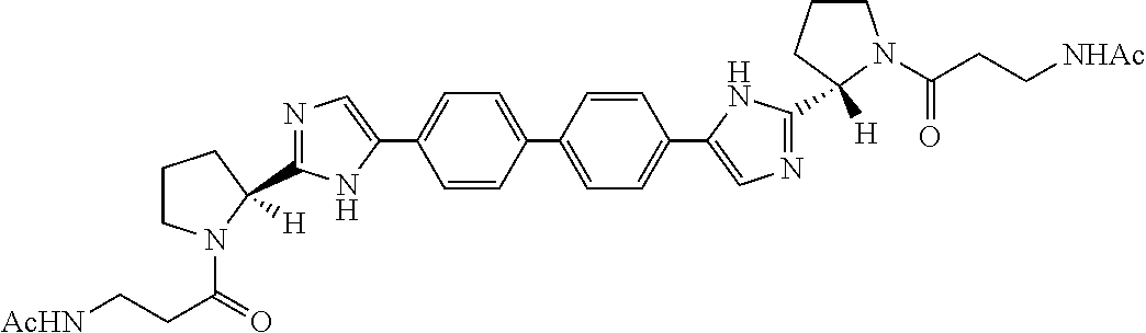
C1=C(C2=CC=C(C3=CN=C(C4([H])CCCN4C(=O)CC[NHAc])N3)C=C2)C=CC(C2=CN=C(C3([H])N(C(=O)CC[AcHN])CCC3)N2)=C1
